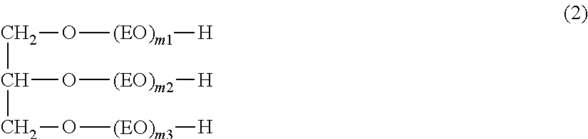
C(C(O[(EO)m2][H])CO[(EO)m3][H])O[(EO)m1][H]
